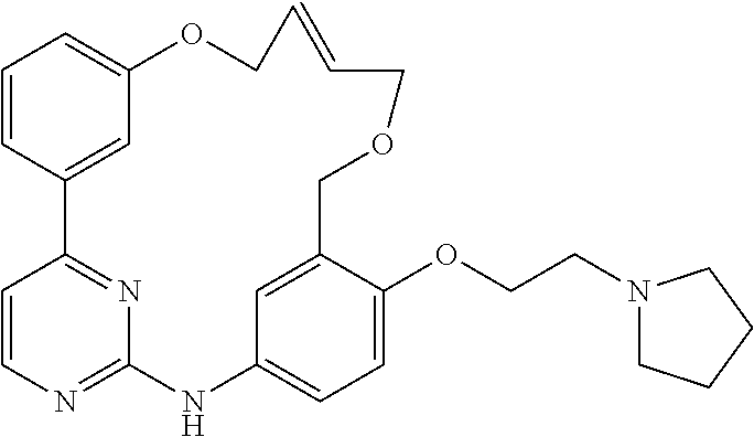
C1=CC2=CC(=C1)OCC=CCOCC1=CC(=CC=C1OCCN1CCCC1)NC1=NC=CC2=N1
